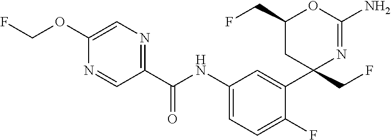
C1(C(NC2=CC=C(F)C(C3(CF)N=C(N)OC(CF)C3)=C2)=O)=NC=C(OCF)N=C1
